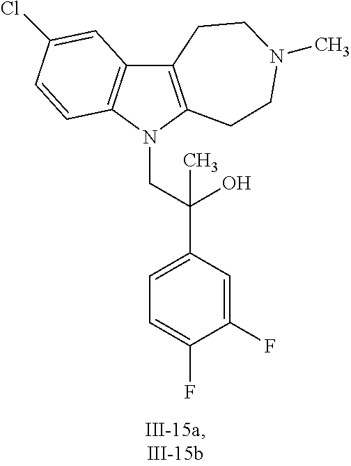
C12=C(N(CC(C3=CC=C(F)C(F)=C3)(O)C)C3=C1C=C(Cl)C=C3)CCN(C)CC2
